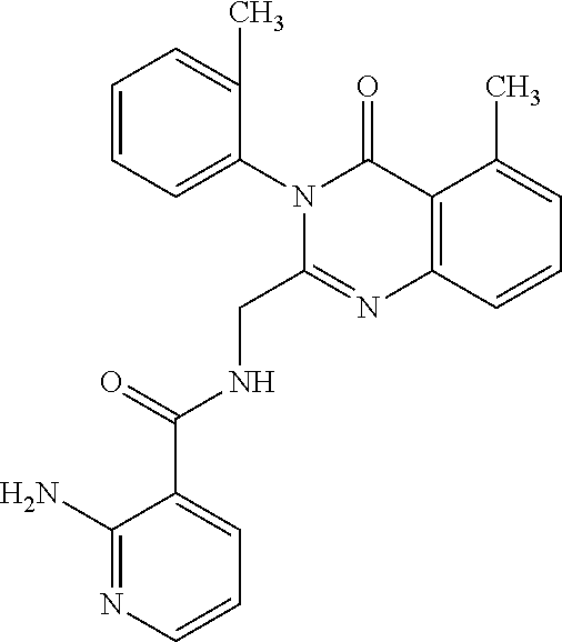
C1=CC=C(N2C(CNC(C3=CC=CN=C3N)=O)=NC3=C(C2=O)C(C)=CC=C3)C(C)=C1
